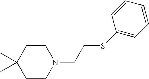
C1C(C)(C)CCN(CCSC2=CC=CC=C2)C1
